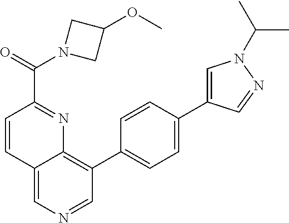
C12=CN=CC(C3=CC=C(C4=CN(C(C)C)N=C4)C=C3)=C1N=C(C(=O)N1CC(OC)C1)C=C2
